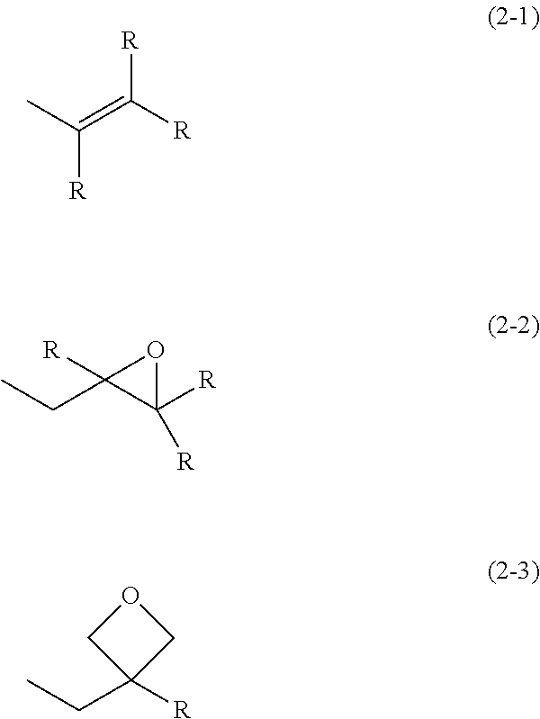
[R]C([R])=C(C)[R].C1([R])([R])OC1(CC)[R].O1CC(CC)([R])C1
